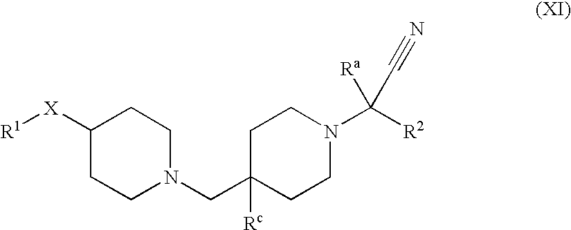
C1([X][R1])CCN(CC2([Rc])CCN(C([R2])([Ra])C#N)CC2)CC1
